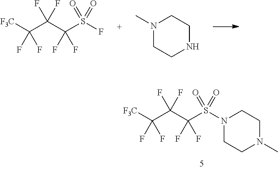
C(F)(F)(C([F3C])(F)F)C(F)(F)S(=O)(=O)F.N1(C)CCNCC1.C(F)(F)(C([F3C])(F)F)C(F)(F)S(=O)(=O)N1CCN(C)CC1
